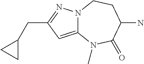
C12=CC(CC3CC3)=NN1CCC(N)C(=O)N2C
